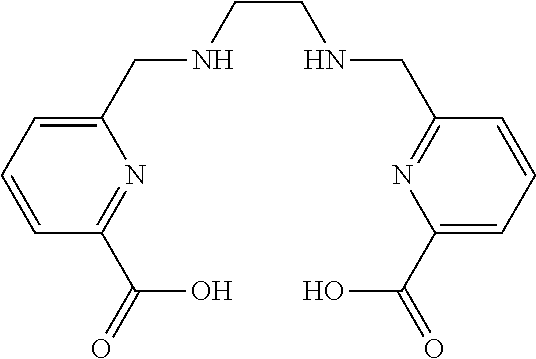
C1=CC(C(=O)O)=NC(CNCCNCC2=NC(C(=O)O)=CC=C2)=C1
